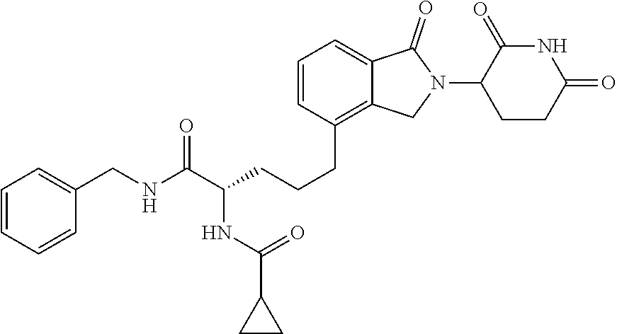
C(CCC1=C2C(=CC=C1)C(=O)N(C1CCC(=O)NC1=O)C2)C(C(NCC1=CC=CC=C1)=O)NC(C1CC1)=O
